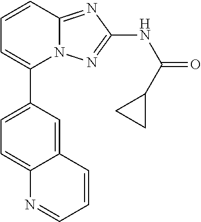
C1(C2=CC=C3C(=C2)C=CC=N3)=CC=CC2=NC(NC(=O)C3CC3)=NN12
